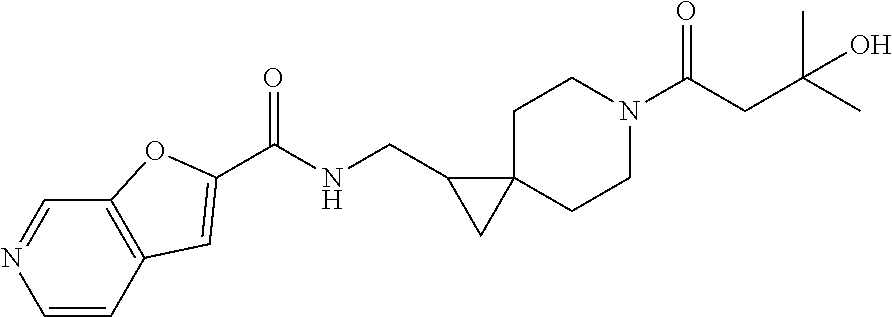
C1C2(CCN(C(CC(C)(C)O)=O)C1)C(CNC(=O)C1=CC3=C(C=NC=C3)O1)C2
